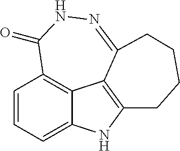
C1=CC=C2C3=C1C(=O)NN=C1C3=C(N2)CCCC1
